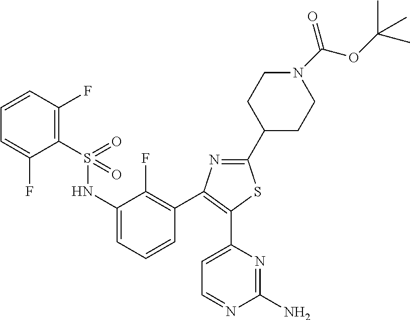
C1(C2CCN(C(OC(C)(C)C)=O)CC2)=NC(C2=C(F)C(NS(C3=C(F)C=CC=C3F)(=O)=O)=CC=C2)=C(C2=CC=NC(N)=N2)S1
